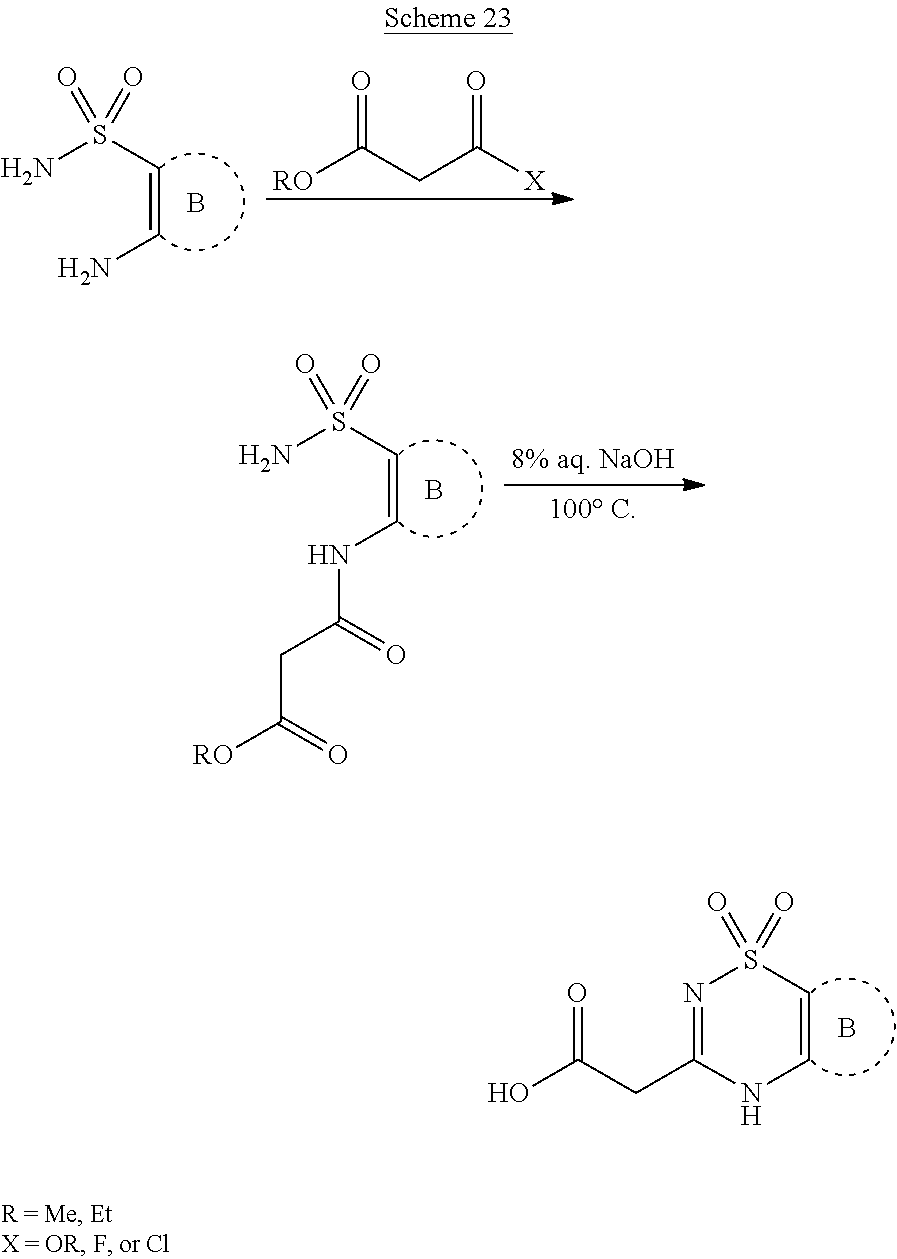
NS(C=CN)(=O)=O.B.O=C([RO])CC(=O)[X].NS(C=CNC(=O)CC(=O)[RO])(=O)=O.B.N1=C(CC(=O)O)NC=CS1(=O)=O.B
